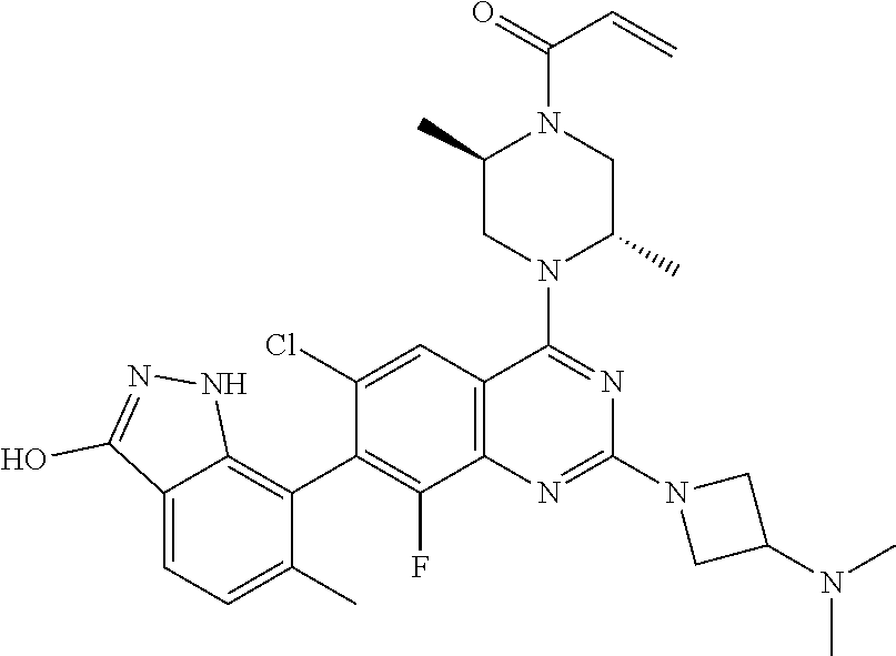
C12=C(C=C(Cl)C(C3=C4C(=CC=C3C)C(O)=NN4)=C1F)C(N1C(C)CN(C(=O)C=C)C(C)C1)=NC(N1CC(N(C)C)C1)=N2
